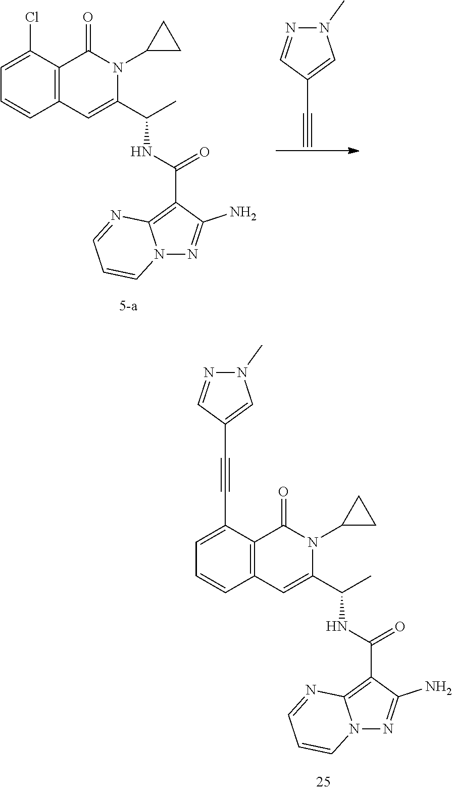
C1=C(C#CC2=CN(C)N=C2)C2=C(C=C1)C=C(C(C)NC(=O)C1=C3N(N=C1N)C=CC=N3)N(C1CC1)C2=O.N1(C)N=CC(C#C)=C1.C1=C(Cl)C2=C(C=C1)C=C(C(C)NC(=O)C1=C3N(N=C1N)C=CC=N3)N(C1CC1)C2=O
